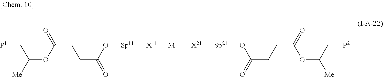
[P1]CC(OC(CCC(=O)O[Sp11][X11][M1][X21][Sp21]OC(CCC(=O)OC(C[P2])[Me])=O)=O)[Me]
